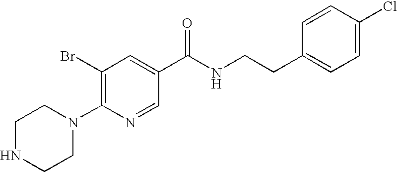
C1(Br)=C(N2CCNCC2)N=CC(C(NCCC2=CC=C(Cl)C=C2)=O)=C1
